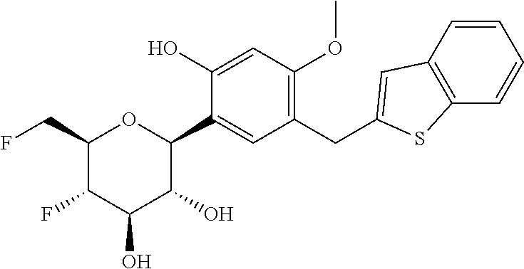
C1(CF)C(F)C(O)C(O)C(C2=CC(CC3=CC4=C(S3)C=CC=C4)=C(OC)C=C2O)O1
